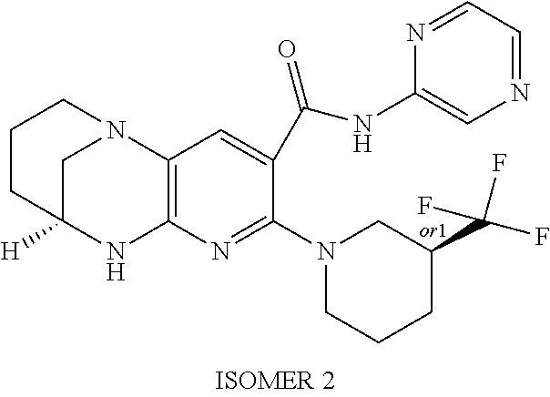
C1CC2([H])CN(C1)C1=C(N2)N=C(N2CCCC(C(F)(F)F)C2)C(C(=O)NC2=CN=CC=N2)=C1
